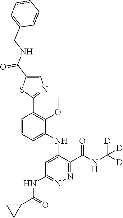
C1=CC=C(NC2=CC(NC(C3CC3)=O)=NN=C2C(NC([D])([D])[D])=O)C(OC)=C1C1=NC=C(C(NCC2=CC=CC=C2)=O)S1
